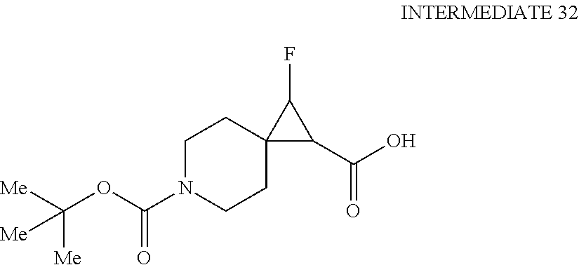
C1N(C(OC([Me])([Me])[Me])=O)CCC2(C1)C(C(O)=O)C2F
